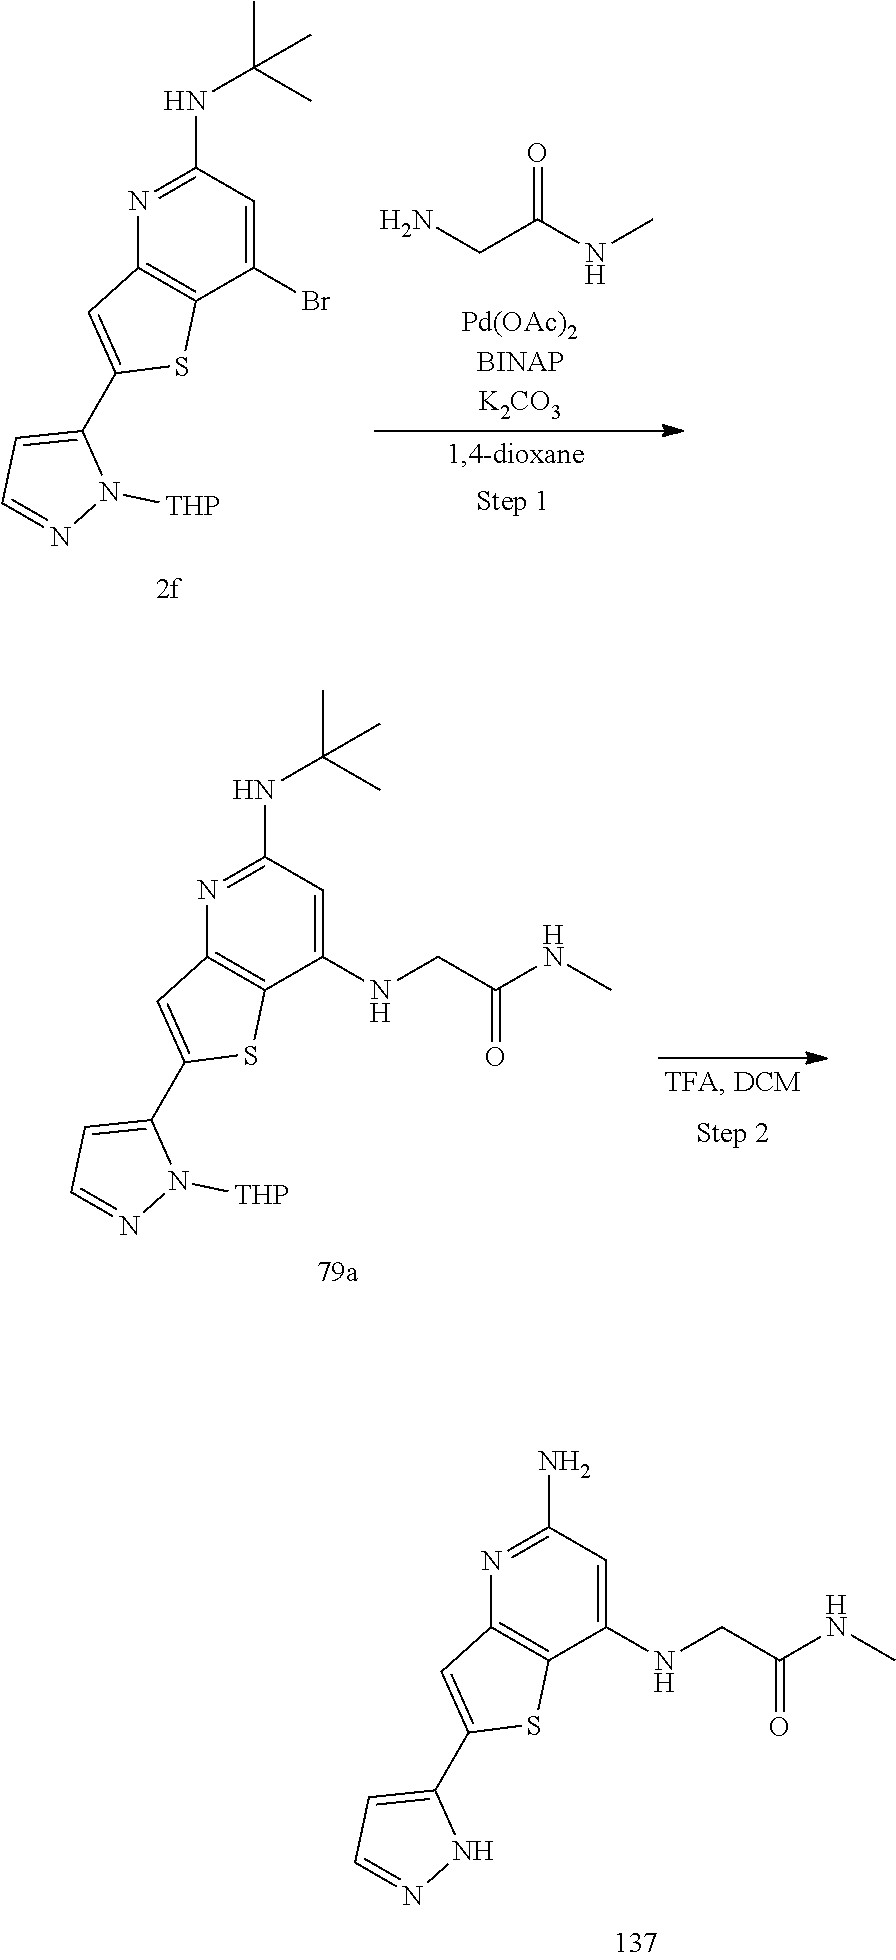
NCC(NC)=O.C1(NC(C)(C)C)=NC2=C(C(Br)=C1)SC(C1=CC=NN1[THP])=C2.C1(NC(C)(C)C)=NC2=C(C(NCC(NC)=O)=C1)SC(C1=CC=NN1[THP])=C2.C1(N)=NC2=C(C(NCC(NC)=O)=C1)SC(C1=CC=NN1)=C2
